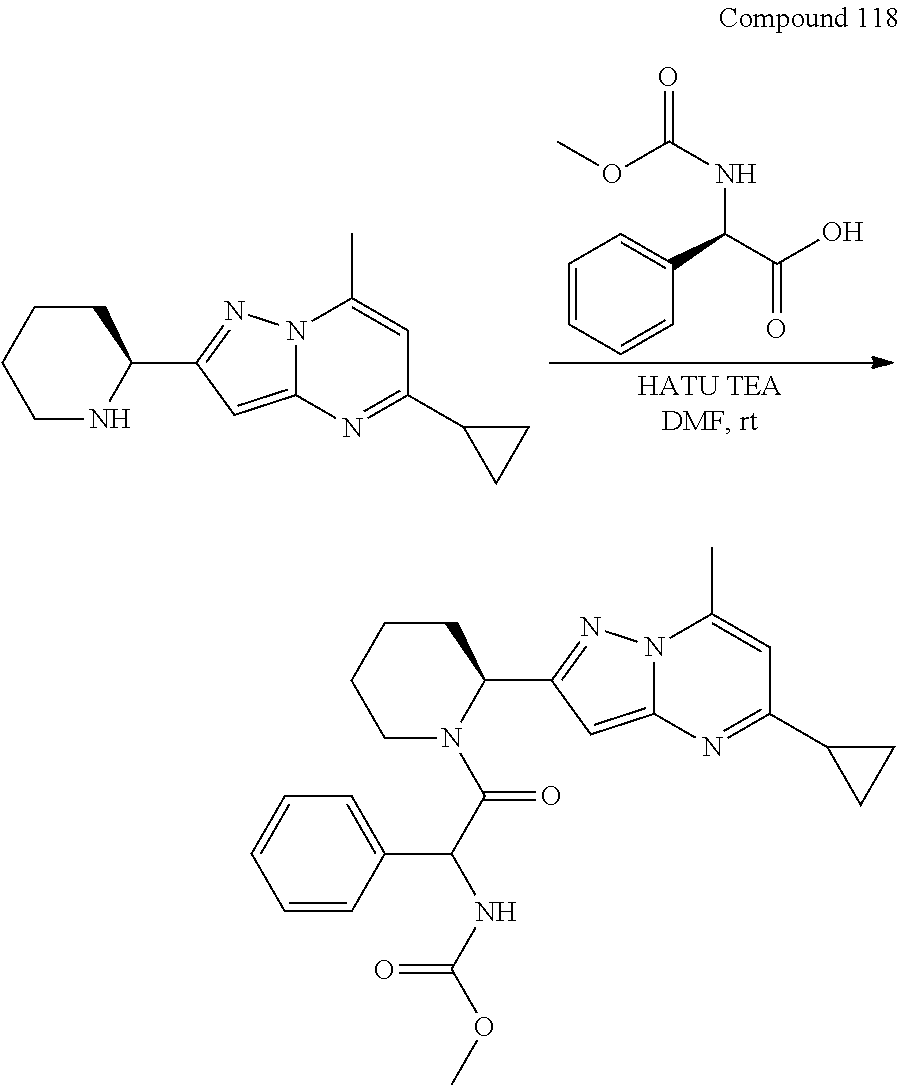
N12C(=CC(C3CCCCN3)=N1)N=C(C1CC1)C=C2C.C1=CC=CC(C(C(O)=O)NC(=O)OC)=C1.N12C(=CC(C3CCCCN3C(=O)C(C3=CC=CC=C3)NC(OC)=O)=N1)N=C(C1CC1)C=C2C
